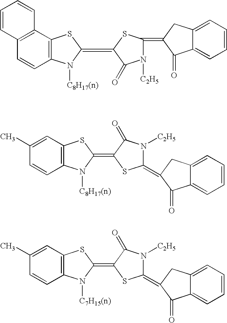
C1=CC2=C(C=C1)C1=C(C=C2)N([C8H17(n)])C(=C2C(=O)N([C2H5])C(=C3C(=O)C4=CC=CC=C4C3)S2)S1.CC1=CC2=C(C=C1)N([C8H17(n)])C(=C1SC(=C3C(=O)C4=CC=CC=C4C3)N([C2H5])C1=O)S2.CC1=CC2=C(C=C1)N([C7H15(n)])C(=C1SC(=C3C(=O)C4=CC=CC=C4C3)N([C2H5])C1=O)S2
